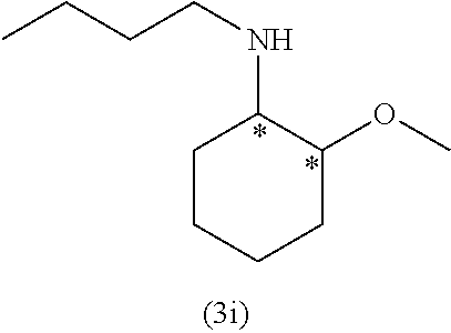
C(CNC1C(OC)CCCC1)CC
